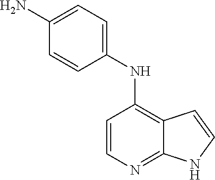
C1=CN=C2C(=C1NC1=CC=C(N)C=C1)C=CN2
